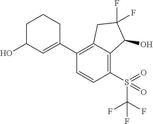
C1(C2=C3C(=C(S(=O)(C(F)(F)F)=O)C=C2)C(O)C(F)(F)C3)=CC(O)CCC1
